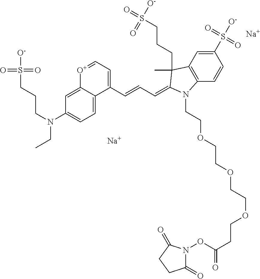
[Na].[Na].C12=CC=C(N(CCCS(=O)(=O)[O-])CC)C=C1[O+]=CC=C2C=CC=C1C(C)(CCCS([O-])(=O)=O)C2=C(C=CC(S(=O)(=O)[O-])=C2)N1CCOCCOCCOCCC(ON1C(=O)CCC1=O)=O
